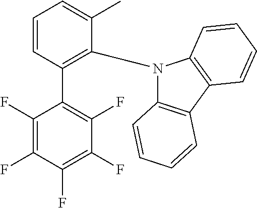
C1(F)=C(F)C(F)=C(F)C(F)=C1C1=C(N2C3=C(C4=C2C=CC=C4)C=CC=C3)C(C)=CC=C1
